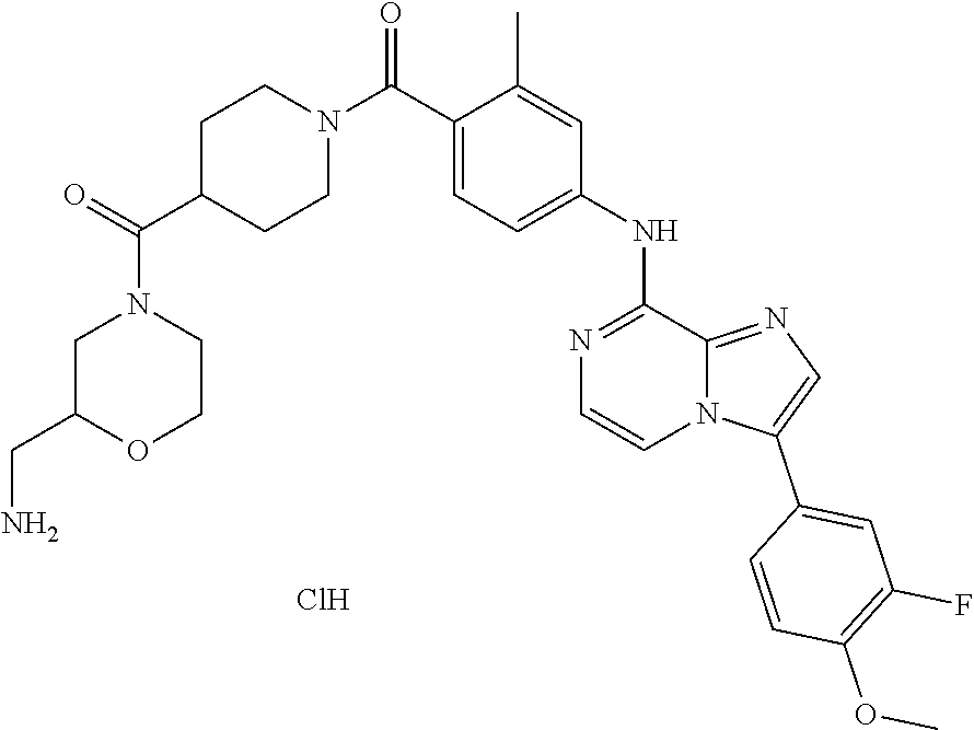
N12C=CN=C(NC3=CC=C(C(N4CCC(C(N5CC(CN)OCC5)=O)CC4)=O)C(C)=C3)C1=NC=C2C1=CC(F)=C(OC)C=C1.Cl
